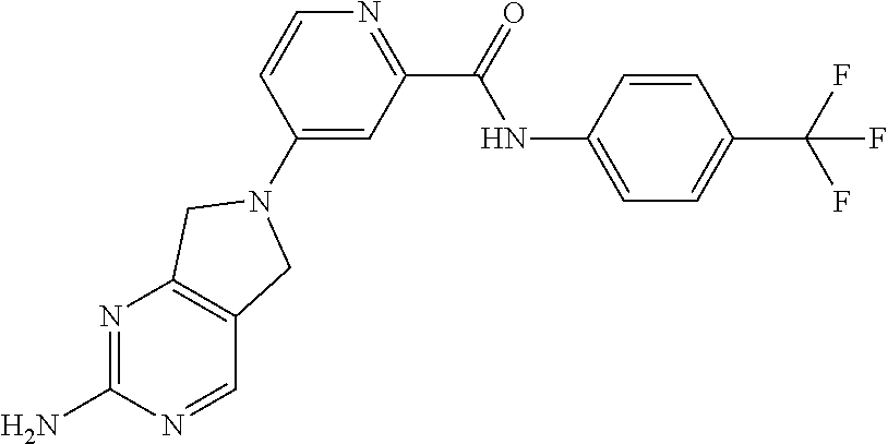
N1=C(N)N=CC2=C1CN(C1=CC(C(NC3=CC=C(C(F)(F)F)C=C3)=O)=NC=C1)C2
